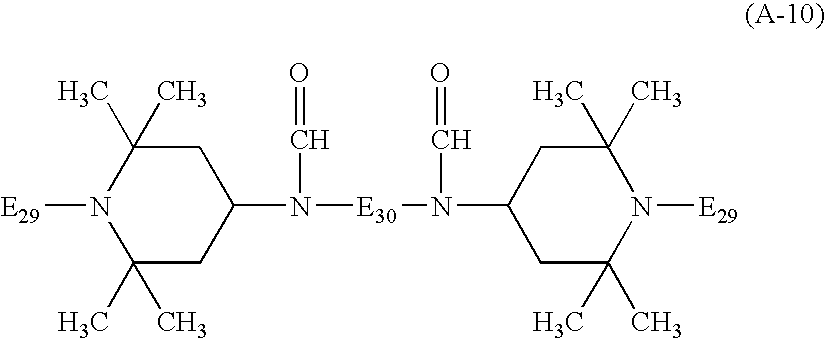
C1(C)(C)CC(N(C=O)[E30]N(C2CC(C)(C)N([E29])C(C)(C)C2)C=O)CC(C)(C)N1[E29]
